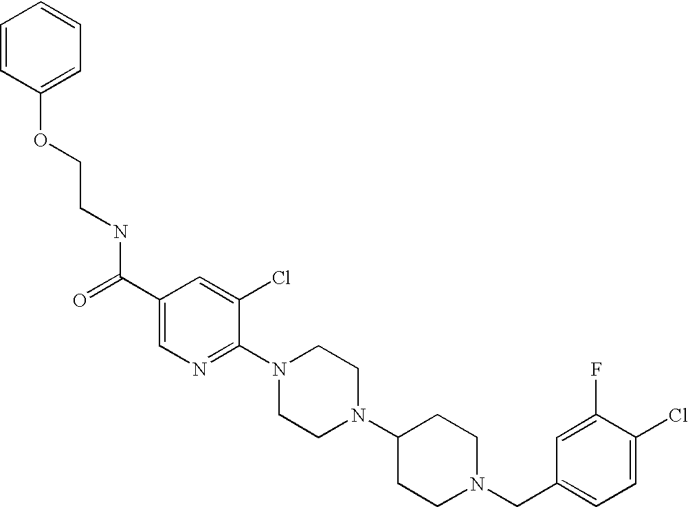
C(N1CCC(N2CCN(C3=NC=C(C(=O)NCCOC4=CC=CC=C4)C=C3Cl)CC2)CC1)C1=CC=C(Cl)C(F)=C1
